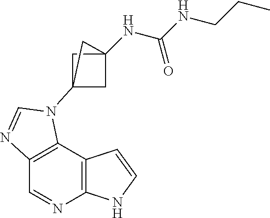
C1=NC2=C(C3=C1N=CN3C13CC(NC(NCCC)=O)(C1)C3)C=CN2
